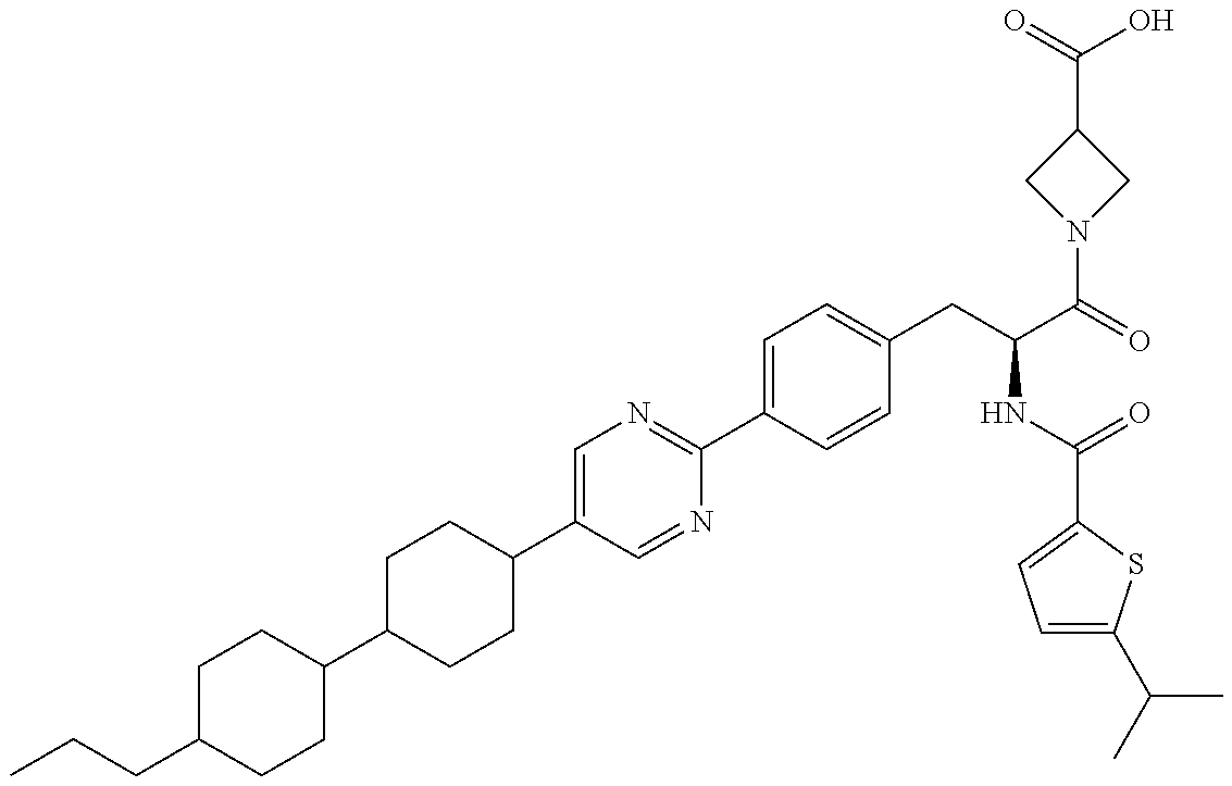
C1(C2CCC(C3=CN=C(C4=CC=C(CC(NC(=O)C5=CC=C(C(C)C)S5)C(N5CC(C(O)=O)C5)=O)C=C4)N=C3)CC2)CCC(CCC)CC1
